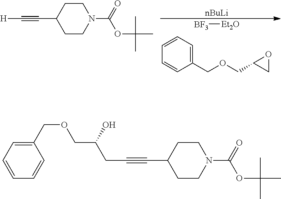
C1(COCC(O)CC#CC2CCN(C(OC(C)(C)C)=O)CC2)=CC=CC=C1.[nBuLi].[BF3][Et2O].C1(COCC2OC2)=CC=CC=C1.[H]C#CC1CCN(C(OC(C)(C)C)=O)CC1
